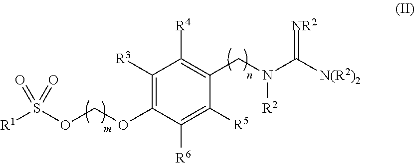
C1([R3])=C(OCOS([R1])(=O)=O)C([R6])=C([R5])C(CN(C([N(R2)2])=[NR2])[R2])=C1[R4]
